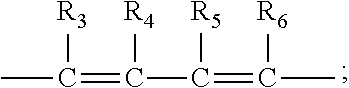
CC([R3])=C(C(=C([R6])C)[R5])[R4]
